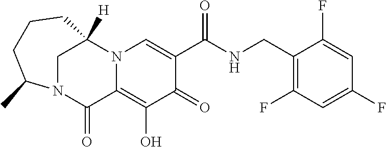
C1(O)=C2C(=O)N3C(C)CCCC([H])(N2C=C(C(=O)NCC2=C(F)C=C(F)C=C2F)C1=O)C3
